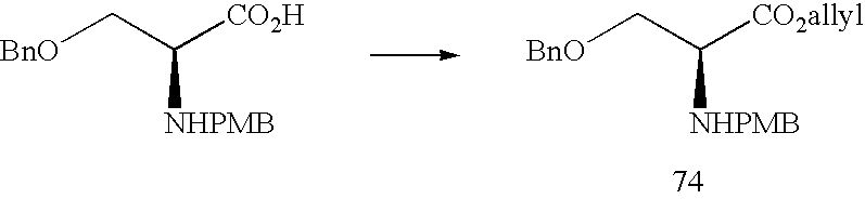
C([BnO])C([CO2allyl])[NHPMB].C([BnO])C([CO2H])[NHPMB]
